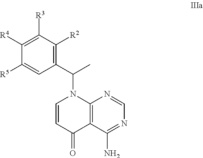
C1(C(C)N2C=CC(=O)C3=C2N=CN=C3N)=C([R2])C([R3])=C([R4])C([R5])=C1
